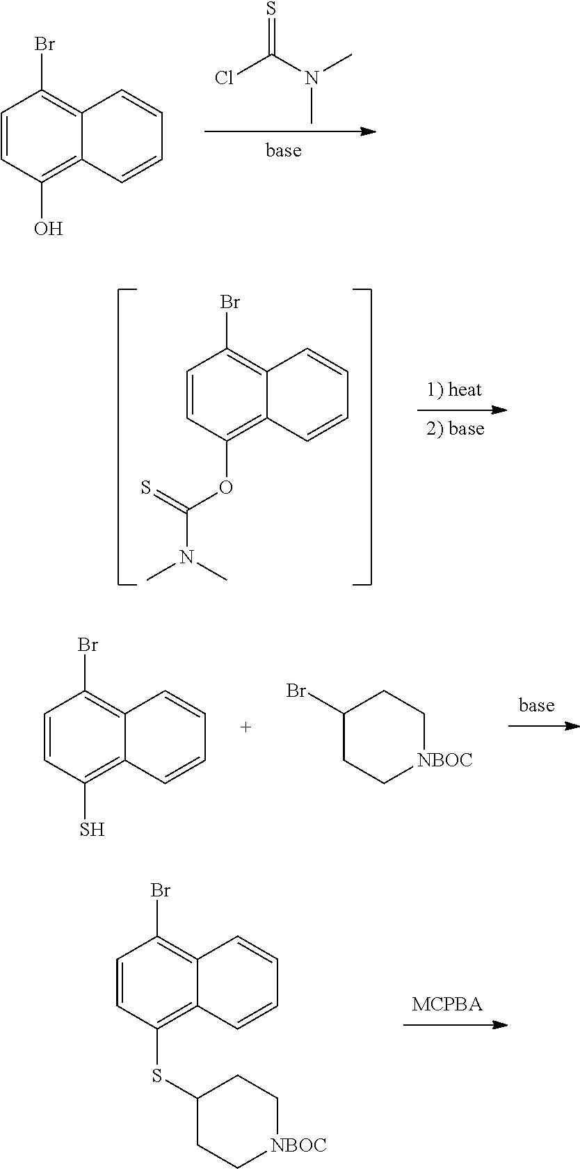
C1=CC(O)=C2C(=C1Br)C=CC=C2.S=C(N(C)C)Cl.C1=CC(OC(=S)N(C)C)=C2C(=C1Br)C=CC=C2.C1=CC(SC2CC[NBOC]CC2)=C2C(=C1Br)C=CC=C2.C1=CC(S)=C2C(=C1Br)C=CC=C2.C1C(Br)CC[NBOC]C1
